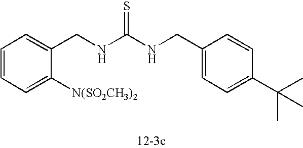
C1=CC=C([N(SO2CH3)2])C(CNC(NCC2=CC=C(C(C)(C)C)C=C2)=S)=C1
